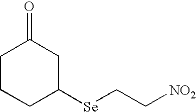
[NO2]CC[Se]C1CC(=O)CCC1
